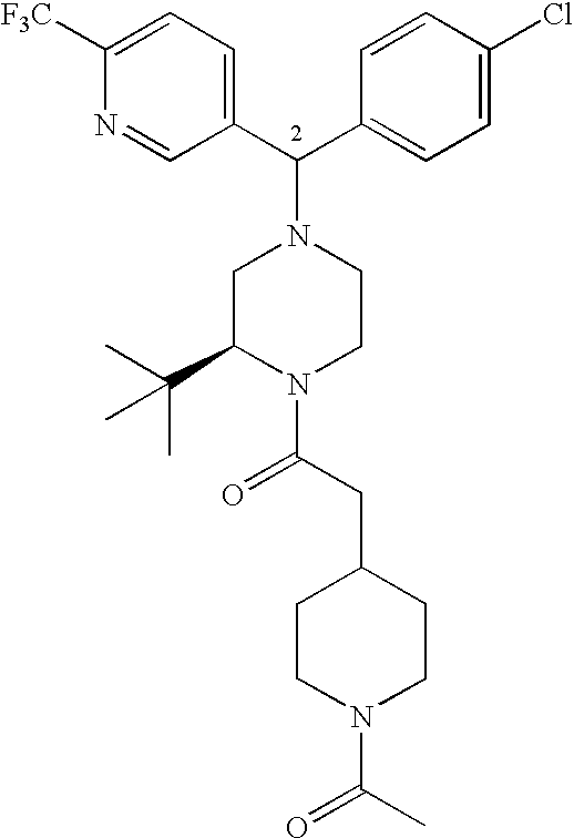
C1=C([F3C])N=CC(C(C2=CC=C(Cl)C=C2)N2CC(C(C)(C)C)N(C(CC3CCN(C(C)=O)CC3)=O)CC2)=C1
